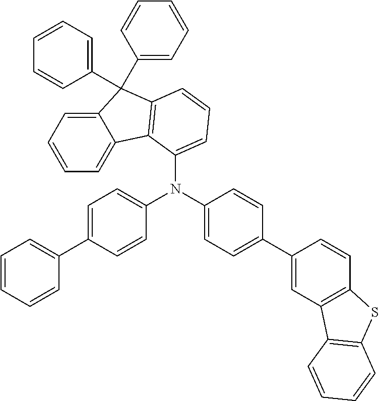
C12=CC=CC=C1C1=C(C2(C2=CC=CC=C2)C2=CC=CC=C2)C=CC=C1N(C1=CC=C(C2=CC3=C(C=C2)SC2=C3C=CC=C2)C=C1)C1=CC=C(C2=CC=CC=C2)C=C1
